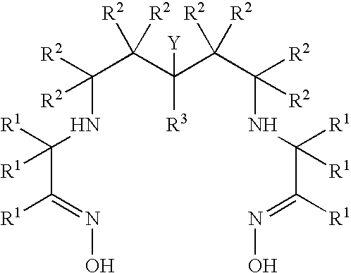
C([R3])(C(C(NC(C(=NO)[R1])([R1])[R1])([R2])[R2])([R2])[R2])(C(C(NC(C([R1])=NO)([R1])[R1])([R2])[R2])([R2])[R2])[Y]
